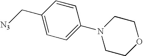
C1(C[N3])=CC=C(N2CCOCC2)C=C1
